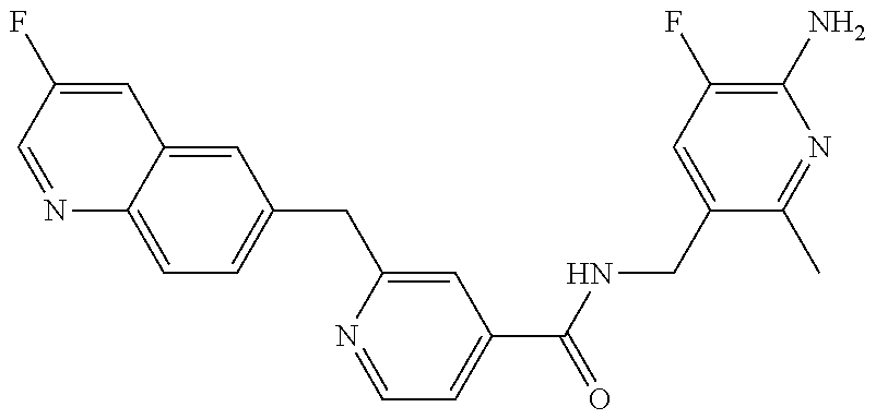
N1=CC(F)=CC2=CC(CC3=CC(C(NCC4=CC(F)=C(N)N=C4C)=O)=CC=N3)=CC=C12
